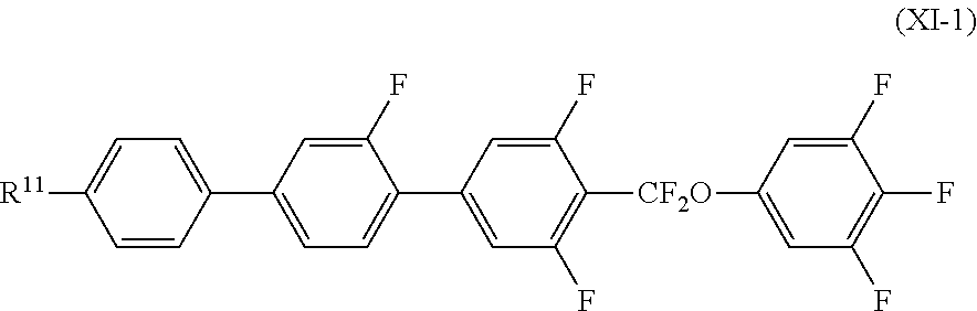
C1=CC(C2=CC=C(C3=CC(F)=C([CF2O]C4=CC(F)=C(F)C(F)=C4)C(F)=C3)C(F)=C2)=CC=C1[R11]
